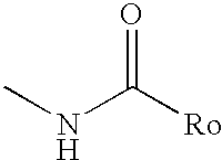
N(C([Ro])=O)C
